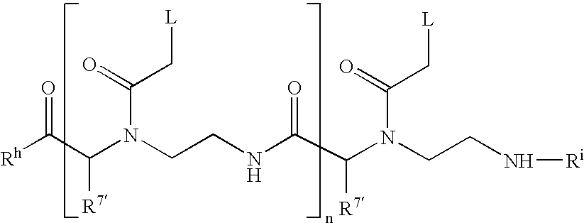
[Rh]C(C(N(CCNC(C(N(CCN[Ri])C(=O)C[L])[R7])=O)C(=O)C[L])[R7])=O
